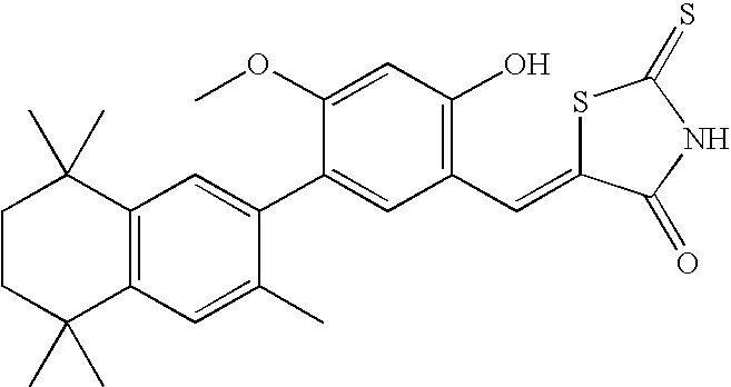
C1CC(C)(C)C2=C(C1(C)C)C=C(C1=CC(C=C3SC(=S)NC3=O)=C(O)C=C1OC)C(C)=C2
